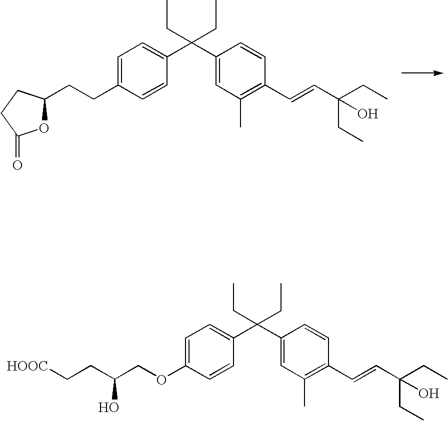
C1=C(CCC2OC(=O)CC2)C=CC(C(C2=CC(C)=C(C=CC(CC)(CC)O)C=C2)(CC)CC)=C1.C1=C(OCC(CC[HOOC])O)C=CC(C(C2=CC(C)=C(C=CC(CC)(CC)O)C=C2)(CC)CC)=C1
